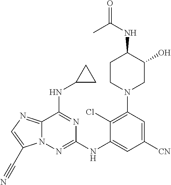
C1(Cl)=C(N2CCC(NC(=O)C)C(O)C2)C=C([CN])C=C1NC1=NN2C(=NC=C2C#N)C(NC2CC2)=N1
